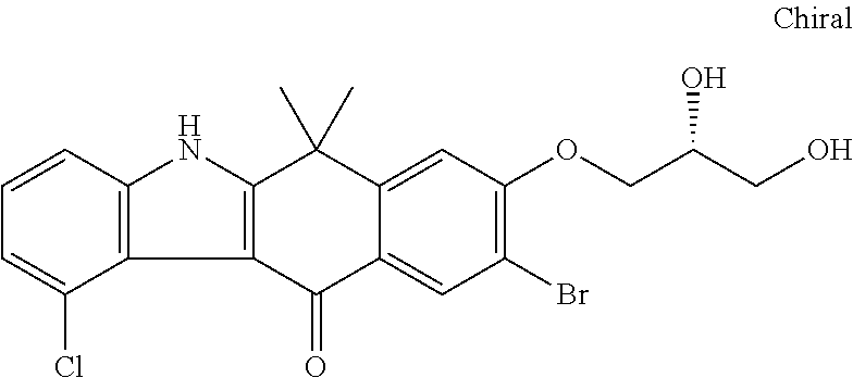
C1=CC2=C(C(Cl)=C1)C1=C(N2)C(C)(C)C2=CC(OCC(CO)O)=C(Br)C=C2C1=O
